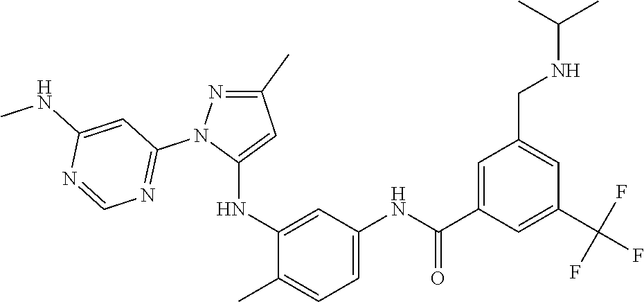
C1(C)=NN(C2=NC=NC(NC)=C2)C(NC2=CC(NC(=O)C3=CC(CNC(C)C)=CC(C(F)(F)F)=C3)=CC=C2C)=C1
